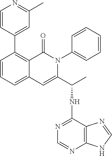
C1=CC=C2C(=C1C1=CC(C)=NC=C1)C(=O)N(C1=CC=CC=C1)C(C(C)NC1=NC=NC3=C1N=CN3)=C2
